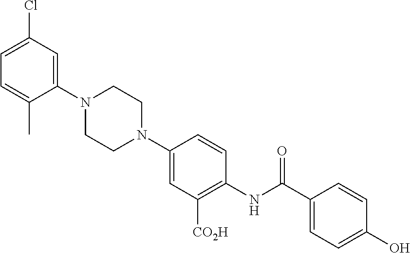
C1CN(C2=CC(Cl)=CC=C2C)CCN1C1=CC([CO2H])=C(NC(C2=CC=C(O)C=C2)=O)C=C1
